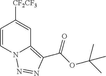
C1=CN2C(=C(C(OC(C)(C)C)=O)N=N2)C=C1[CF2CF3]
